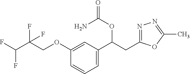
C(COC1=CC(C(CC2=NN=C(C)O2)OC(=O)N)=CC=C1)(C(F)F)(F)F
